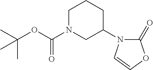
C1N(C(OC(C)(C)C)=O)CC(N2C(=O)OC=C2)CC1
